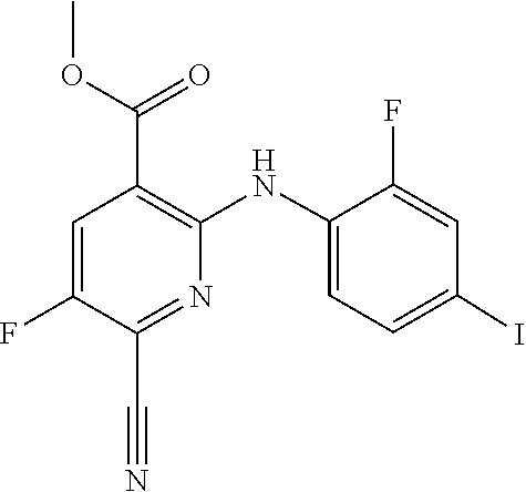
C1=C(NC2=C(C(OC)=O)C=C(F)C(C#N)=N2)C(F)=CC(I)=C1
